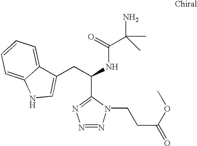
C1(CC(NC(=O)C(C)(N)C)C2=NN=NN2CCC(OC)=O)=CNC2=CC=CC=C12
